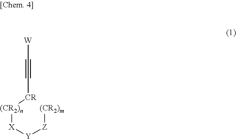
[W]C#C[CR][(CR2)n][X][Y][Z][(CR2)m]
